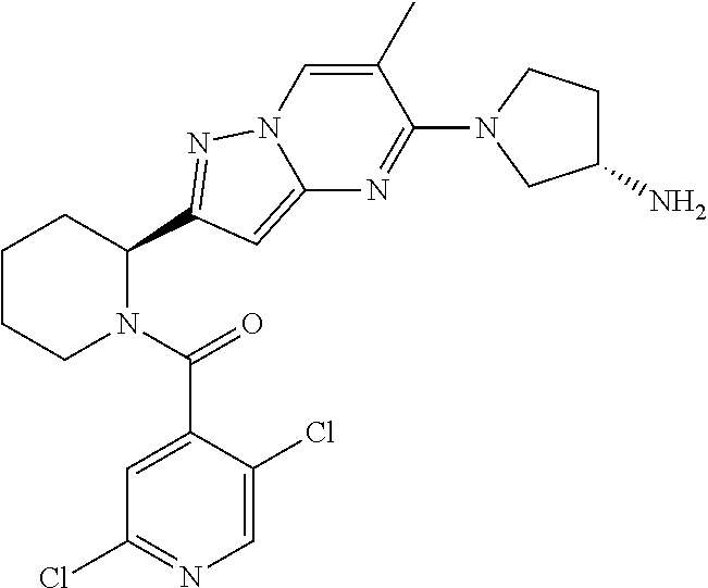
C1CCN(C(=O)C2=CC(Cl)=NC=C2Cl)C(C2=NN3C(=C2)N=C(N2CC(N)CC2)C(C)=C3)C1
